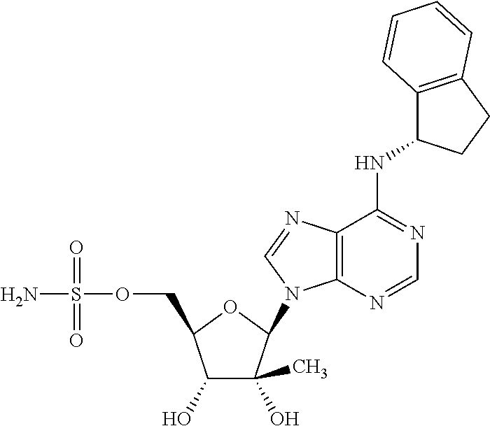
C1(O)C(O)(C)C(N2C3=C(C(NC4C5=C(CC4)C=CC=C5)=NC=N3)N=C2)OC1COS(N)(=O)=O
